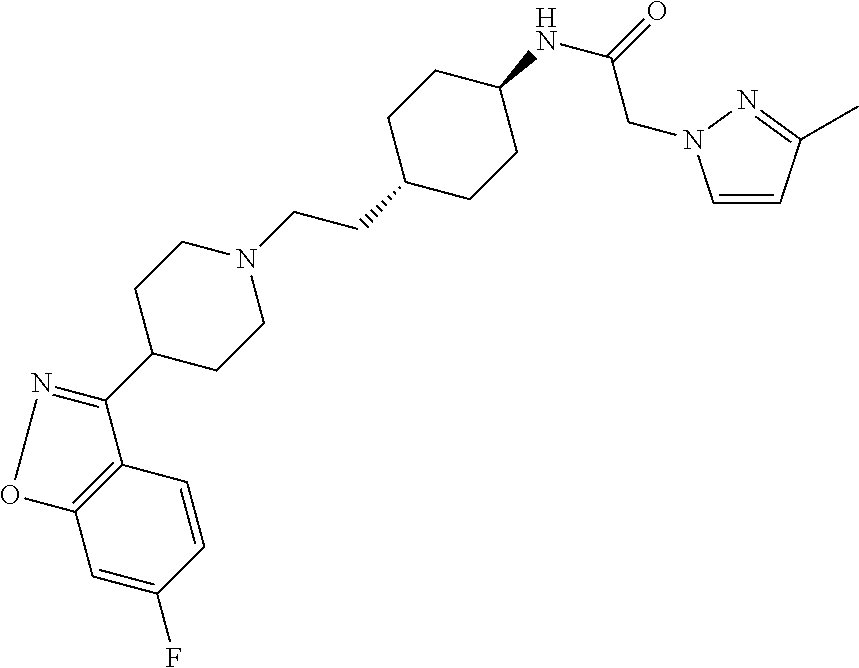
C1=C(F)C=CC2=C1ON=C2C1CCN(CCC2CCC(NC(=O)CN3C=CC(C)=N3)CC2)CC1
